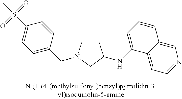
C1CN(CC2=CC=C(S(C)(=O)=O)C=C2)CC1NC1=CC=CC2=CN=CC=C12
